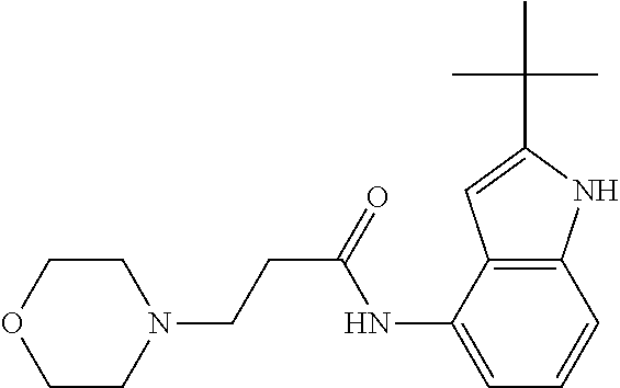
N1(CCC(NC2=CC=CC3=C2C=C(C(C)(C)C)N3)=O)CCOCC1
